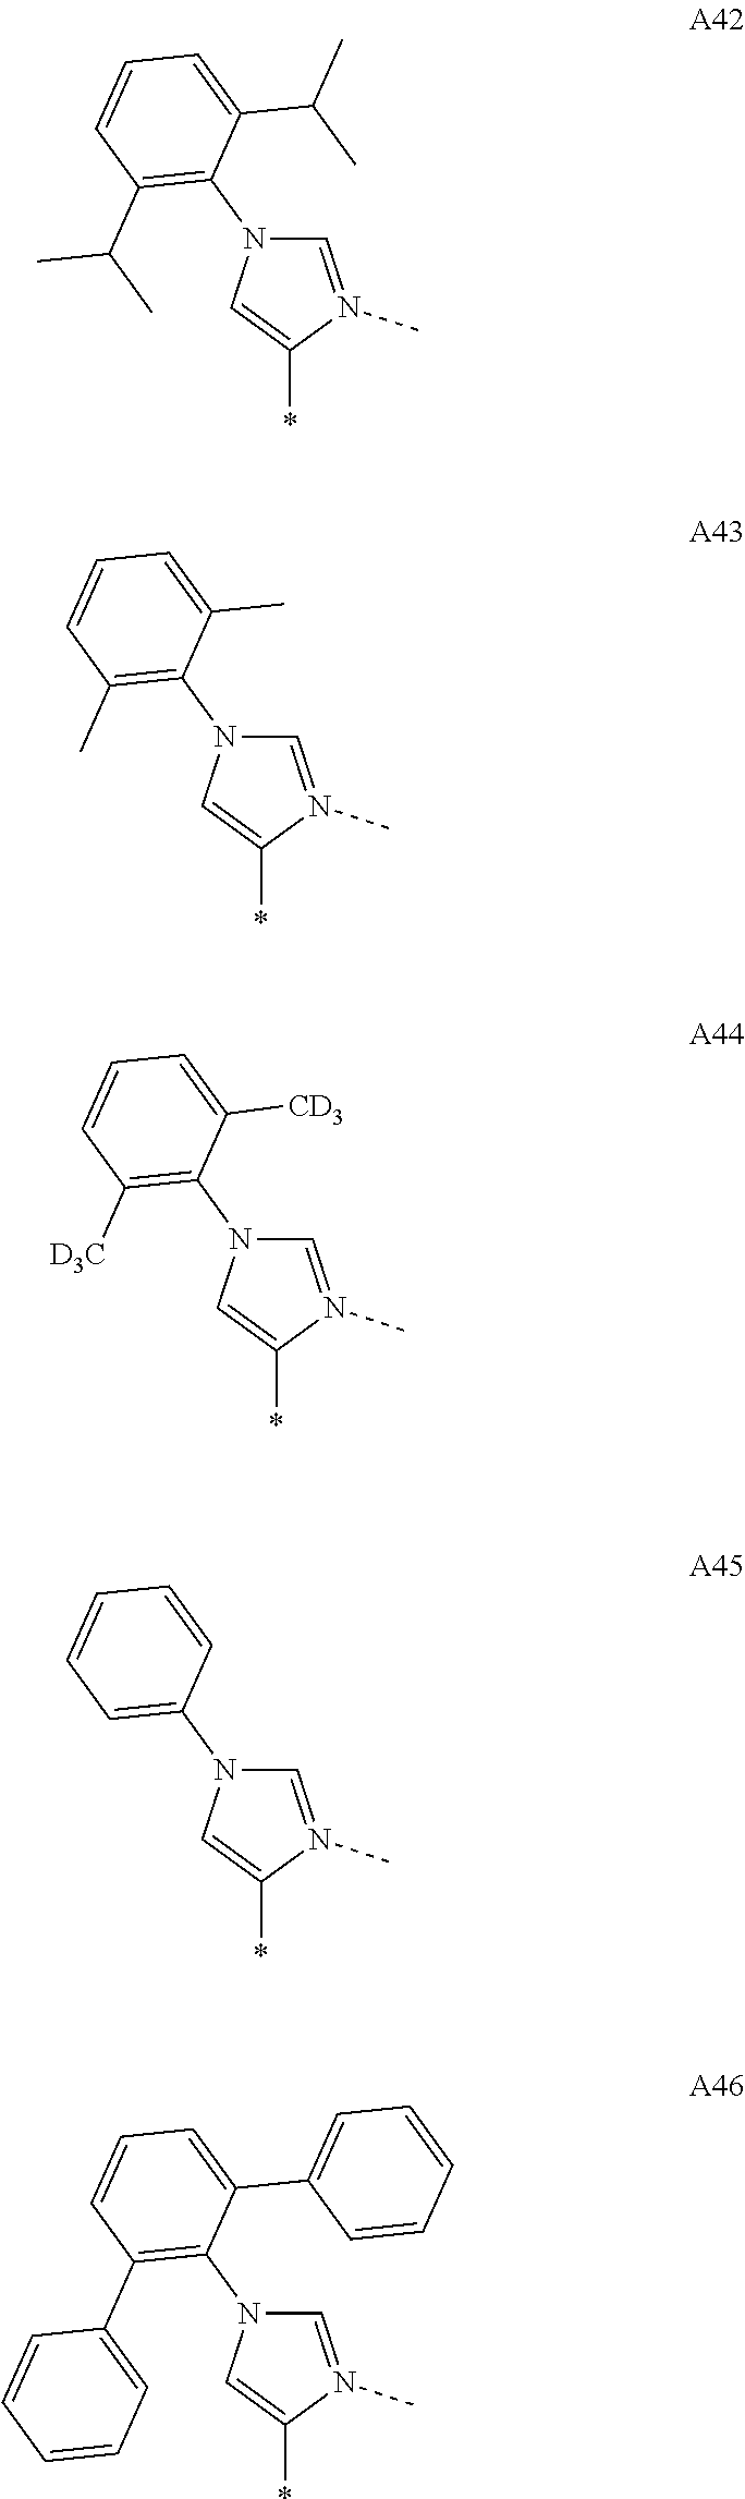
C1=N(C)C(*)=CN1C1=C(C(C)C)C=CC=C1C(C)C.C1=N(C)C(*)=CN1C1=C(C)C=CC=C1C.C1=N(C)C(*)=CN1C1=C([D3C])C=CC=C1[CD3].C1=N(C)C(*)=CN1C1=CC=CC=C1.C1=N(C)C(*)=CN1C1=C(C2=CC=CC=C2)C=CC=C1C1=CC=CC=C1
